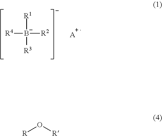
[R1][B-]([R2])([R4])[R3].[A].[R]O[R]
